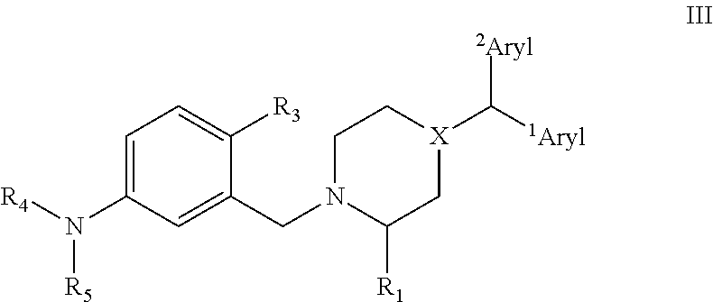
C1=C(N([R4])[R5])C=C(CN2C([R1])C[X](C([1Aryl])[2Aryl])CC2)C([R3])=C1
